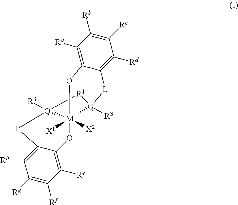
C1([Rd])=C2C(=C([Ra])C([Rb])=C1[Rc])O[M]13([X1])([X2])[Q]([R3])([L]2)[R1][Q]1([R3])[L]C1=C([Rh])C([Rg])=C([Rf])C([Re])=C1O3
